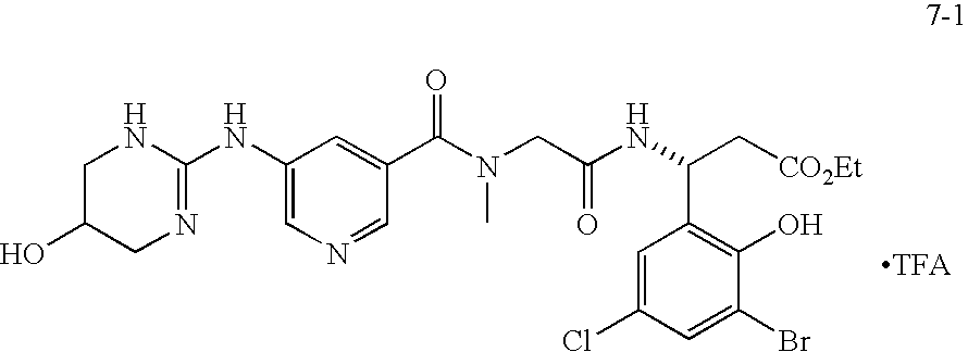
C1(NC2=NCC(O)CN2)=CN=CC(C(=O)N(CC(NC(C2=C(O)C(Br)=CC(Cl)=C2)C[CO2Et])=O)C)=C1
